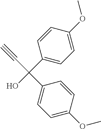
C1(C(O)(C#C)C2=CC=C(OC)C=C2)=CC=C(OC)C=C1
